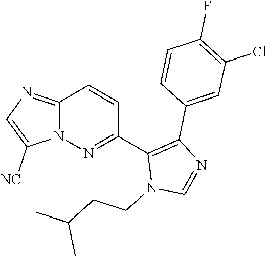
C12=NC=C([NC])N1N=C(C1=C(C3=CC(Cl)=C(F)C=C3)N=CN1CCC(C)C)C=C2
